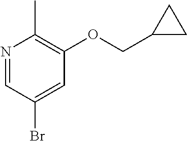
N1=CC(Br)=CC(OCC2CC2)=C1C
